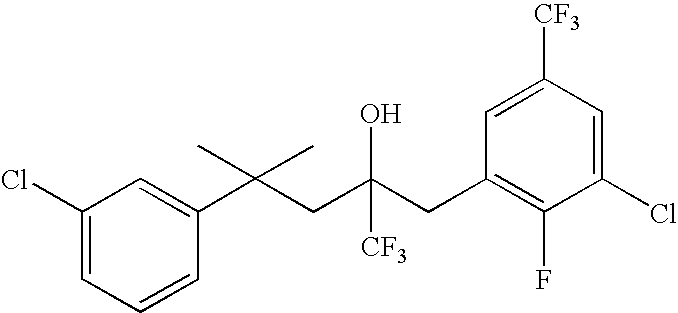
C1=CC(C(CC(CC2=C(F)C(Cl)=CC([CF3])=C2)([CF3])O)(C)C)=CC(Cl)=C1
